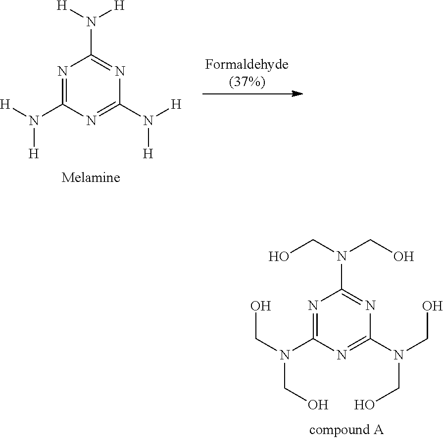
N1=C(N([H])[H])N=C(N([H])[H])N=C1N([H])[H].N1=C(N(CO)CO)N=C(N(CO)CO)N=C1N(CO)CO
